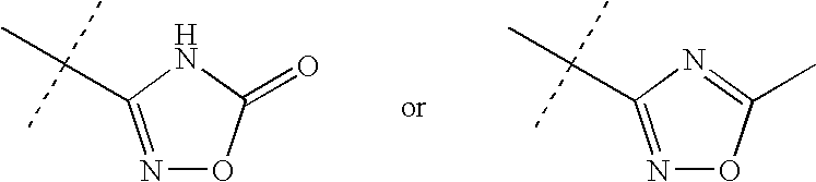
N1=C(C(C)(C)C)NC(=O)O1.N1=C(C(C)(C)C)N=C(C)O1
